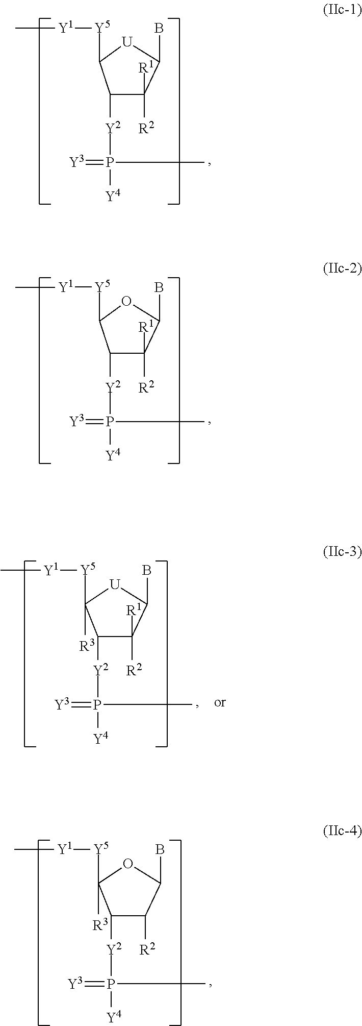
C1([Y2]P(=[Y3])([Y4])C)C([R1])([R2])C(B)[U]C1[Y5][Y1]C.C1([Y2]P(=[Y3])([Y4])C)C([R1])([R2])C(B)OC1[Y5][Y1]C.C1([Y2]P(=[Y3])([Y4])C)C([R2])C(B)OC1([Y5][Y1]C)[R3].C1([Y2]P(=[Y3])([Y4])C)C([R1])([R2])C(B)[U]C1([Y5][Y1]C)[R3]
